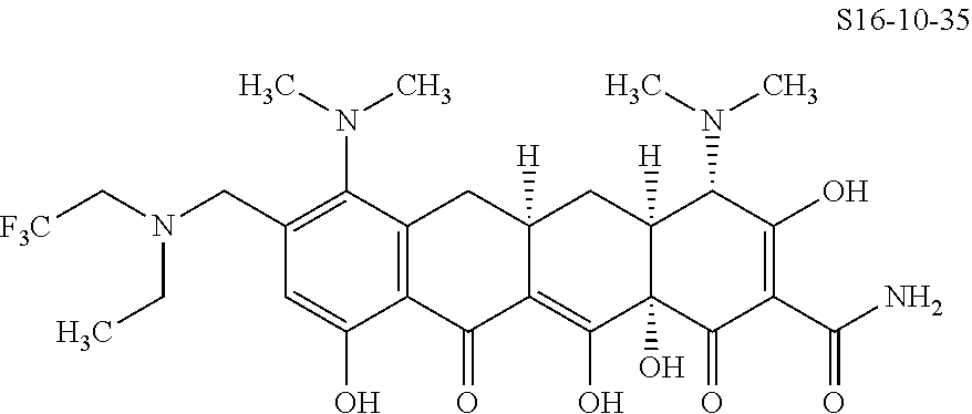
C12=C(C(=O)C3=C(O)C4(O)C([H])(CC3([H])C1)C(N(C)C)C(O)=C(C(N)=O)C4=O)C(O)=CC(CN(CC)C[F3C])=C2N(C)C
